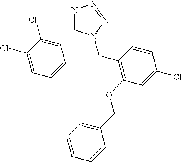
N1=C(C2=C(Cl)C(Cl)=CC=C2)N(CC2=C(OCC3=CC=CC=C3)C=C(Cl)C=C2)N=N1
